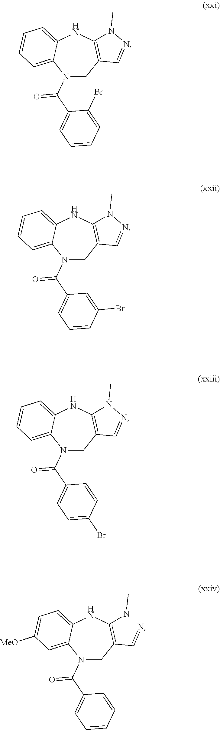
C1C2=C(NC3=CC=CC=C3N1C(C1=CC=CC=C1Br)=O)N(C)N=C2.C1C2=C(NC3=CC=CC=C3N1C(C1=CC=CC(Br)=C1)=O)N(C)N=C2.C1C2=C(NC3=CC=CC=C3N1C(C1=CC=C(Br)C=C1)=O)N(C)N=C2.C1C(C=N)=C(NC)NC2=CC=C([MeO])C=C2N1C(C1=CC=CC=C1)=O
